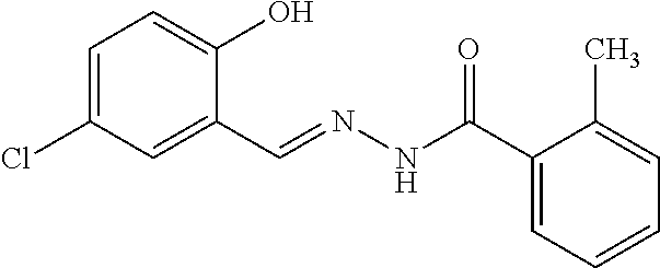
C1=C(Cl)C=C(C=NNC(C2=CC=CC=C2C)=O)C(O)=C1
